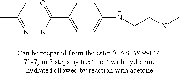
CC(C)=NNC(=O)C1=CC=C(NCCN(C)C)C=C1
